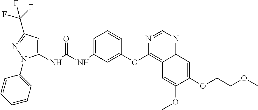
C1(NC(NC2=CC=CC(OC3=C4C(=NC=N3)C=C(OCCOC)C(OC)=C4)=C2)=O)=CC(C(F)(F)F)=NN1C1=CC=CC=C1
